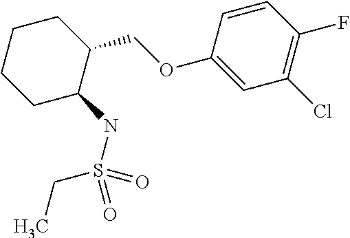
C1C(NS(=O)(CC)=O)C(COC2=CC(Cl)=C(F)C=C2)CCC1
